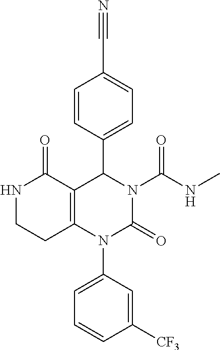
N1CCC2=C(C1=O)C(C1=CC=C(C#N)C=C1)N(C(NC)=O)C(=O)N2C1=CC=CC([CF3])=C1
